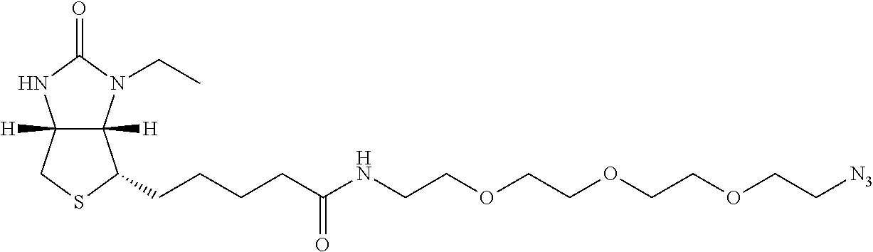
C12([H])C([H])(N(CC)C(=O)N1)C(CCCCC(=O)NCCOCCOCCOCC[N3])SC2
